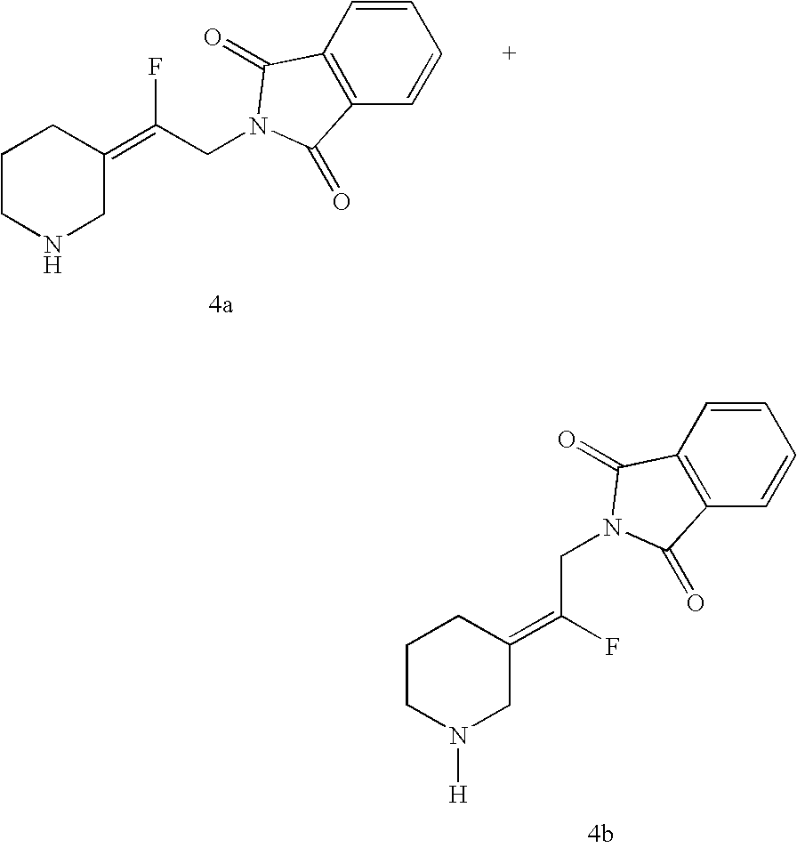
C(N1C(=O)C2=C(C=CC=C2)C1=O)C(=C1CCCN([H])C1)F.C1CNCC(=C(CN2C(=O)C3=C(C=CC=C3)C2=O)F)C1
